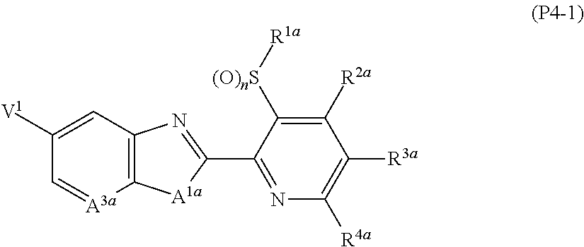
C1([V1])=CC2=C([A3a]=C1)[A1a]C(C1=NC([R4a])=C([R3a])C([R2a])=C1[(O)nS][R1a])=N2
